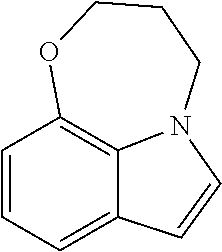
C1=CC=C2C3=C1OCCCN3C=C2
